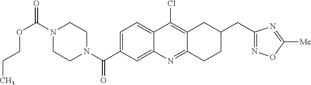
N1(C(OCCC)=O)CCN(C(=O)C2=CC=C3C(=C2)N=C2C(=C3Cl)CC(CC3=NOC([Me])=N3)CC2)CC1
